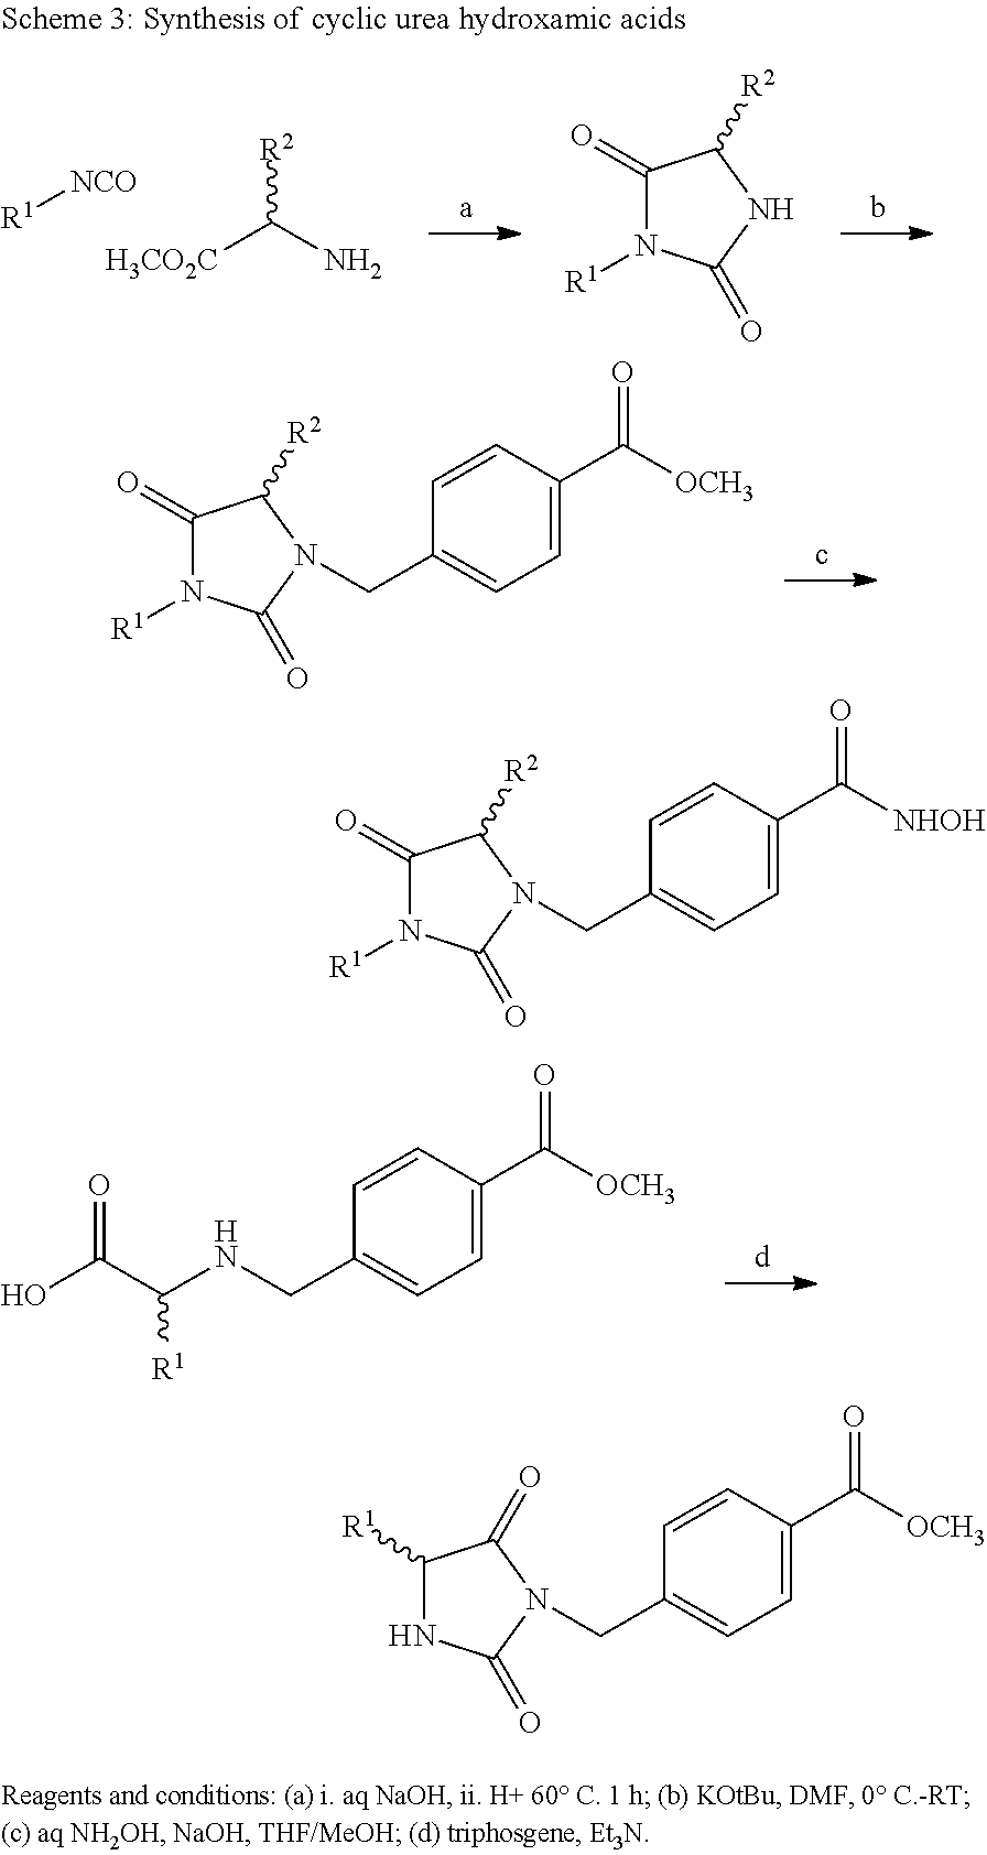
[R1][NCO].[R2]C(N)[H3CO2C].C1(=O)N([R1])C(=O)NC1[R2].C1(=O)N([R1])C(=O)N(CC2=CC=C(C(=O)[OCH3])C=C2)C1[R2].N(CC1=CC=C(C(=O)[OCH3])C=C1)C([R1])C(=O)O.C1(=O)N([R1])C(=O)N(CC2=CC=C(C(=O)[NHOH])C=C2)C1[R2].C1([R1])NC(=O)N(CC2=CC=C(C(=O)[OCH3])C=C2)C1=O
